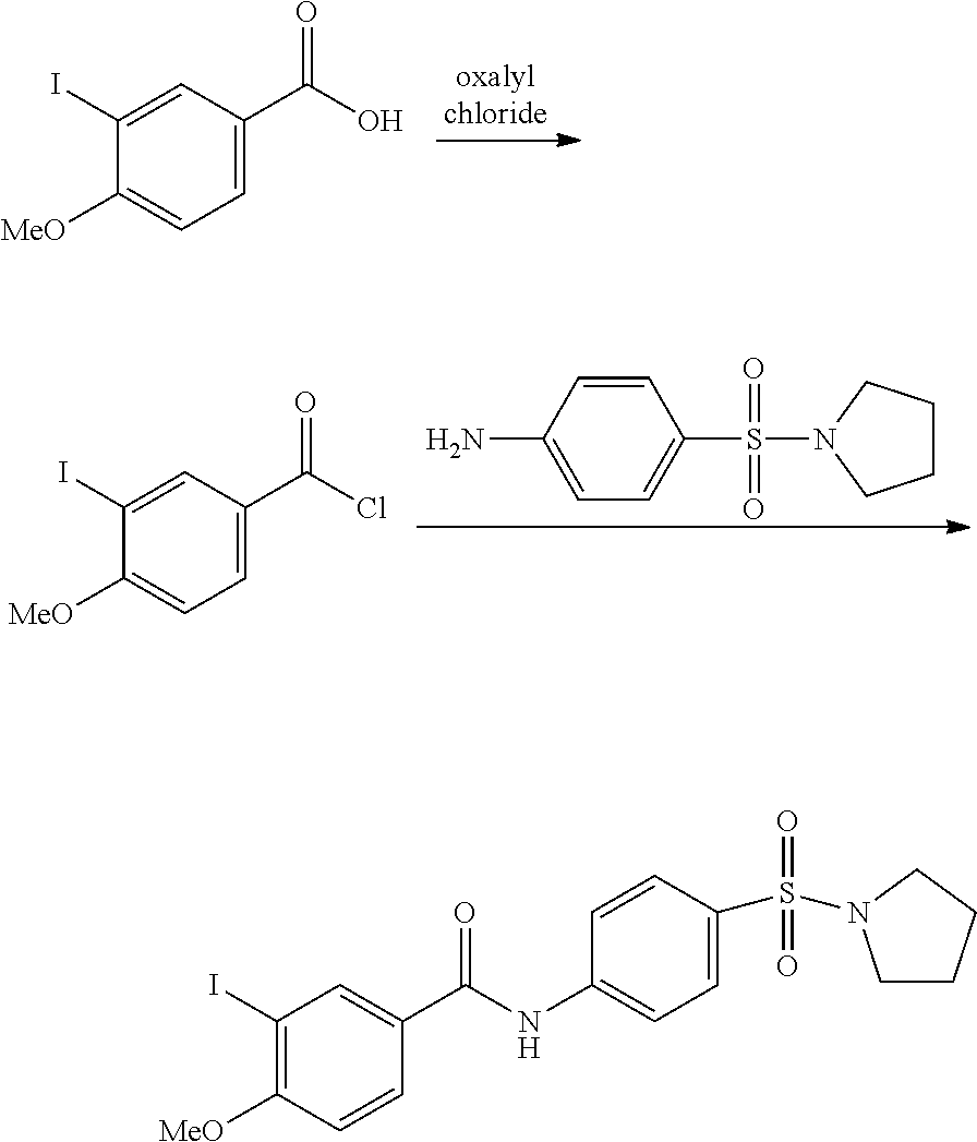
C1=C(C(O)=O)C=C(I)C([MeO])=C1.C1=CC(N)=CC=C1S(=O)(=O)N1CCCC1.C1=C(C(Cl)=O)C=C(I)C([MeO])=C1.C1=CC([MeO])=C(I)C=C1C(NC1=CC=C(S(=O)(=O)N2CCCC2)C=C1)=O
